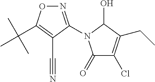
N1=C(N2C(=O)C(Cl)=C(CC)C2O)C(C#N)=C(C(C)(C)C)O1
